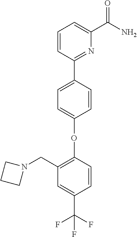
O(C1=CC=C(C2=NC(C(=O)N)=CC=C2)C=C1)C1=C(CN2CCC2)C=C(C(F)(F)F)C=C1
